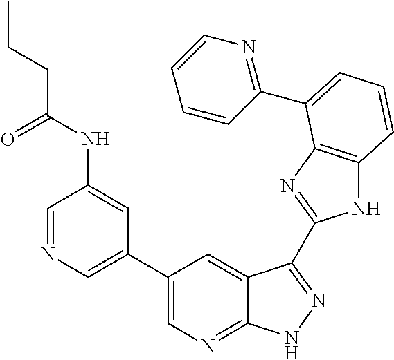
C1(C2=CN=C3C(=C2)C(C2=NC4=C(N2)C=CC=C4C2=NC=CC=C2)=NN3)=CN=CC(NC(CCC)=O)=C1
